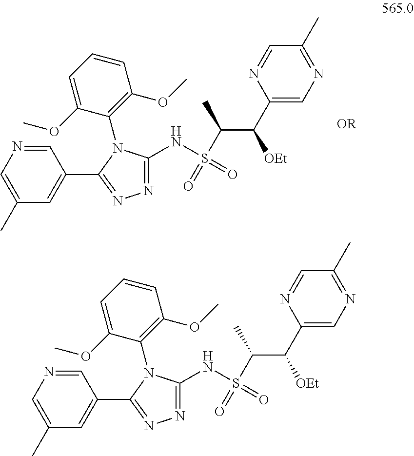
C1(C(C(S(=O)(=O)NC2=NN=C(C3=CC(C)=CN=C3)N2C2=C(OC)C=CC=C2OC)C)[OEt])=CN=C(C)C=N1.C1(C(C(S(=O)(=O)NC2=NN=C(C3=CC(C)=CN=C3)N2C2=C(OC)C=CC=C2OC)C)[OEt])=CN=C(C)C=N1
